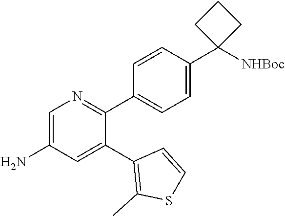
C1=C(N)C=C(C2=C(C)SC=C2)C(C2=CC=C(C3([NHBoc])CCC3)C=C2)=N1
